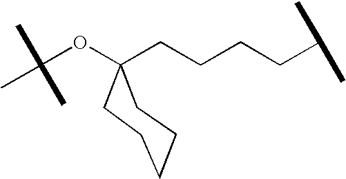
C(OC1(CCCCC(C)C)CCCCC1)(C)(C)C
